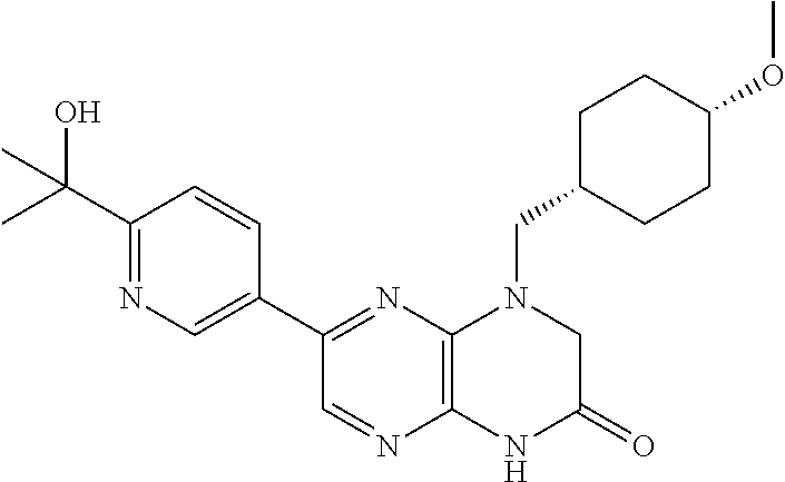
C12=C(N=C(C3=CN=C(C(C)(O)C)C=C3)C=N1)N(CC1CCC(OC)CC1)CC(=O)N2
